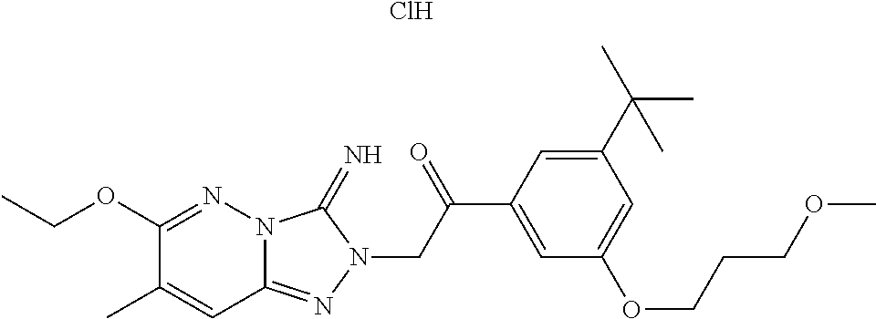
C(OC1=NN2C(=NN(CC(C3=CC(OCCCOC)=CC(C(C)(C)C)=C3)=O)C2=N)C=C1C)C.Cl
